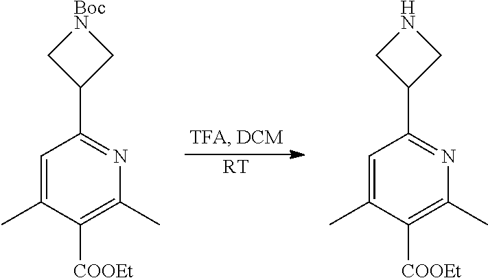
[RT].C1=C(C)C([COOEt])=C(C)N=C1C1C[BocN]C1.C1=C(C)C([COOEt])=C(C)N=C1C1CNC1
